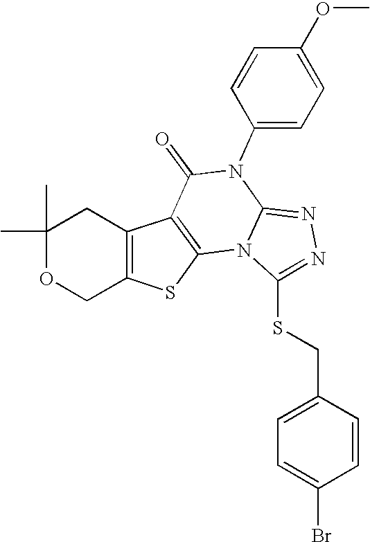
C1(C)(C)OCC2=C(C1)C1=C(S2)N2C(=NN=C2SCC2=CC=C(Br)C=C2)N(C2=CC=C(OC)C=C2)C1=O
